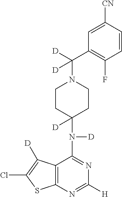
C12=C(N=C([H])N=C1N([D])C1([D])CCN(C([D])(C3=C(F)C=CC([CN])=C3)[D])CC1)SC(Cl)=C2[D]
